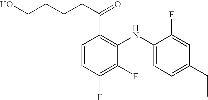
C1=CC(F)=C(F)C(NC2=CC=C(CC)C=C2F)=C1C(=O)CCCCO
